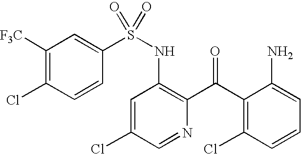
C1([F3C])=C(Cl)C=CC(S(NC2=C(C(C3=C(Cl)C=CC=C3N)=O)N=CC(Cl)=C2)(=O)=O)=C1
